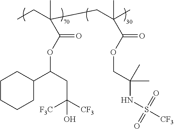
C1CCCC(C(CC([F3C])([CF3])O)OC(C(C)(CC)CC(C)(C)C(OCC(NS([CF3])(=O)=O)(C)C)=O)=O)C1
